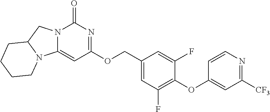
N12C(=CC(OCC3=CC(F)=C(OC4=CC([CF3])=NC=C4)C(F)=C3)=NC1=O)N1C(C2)CCCC1
